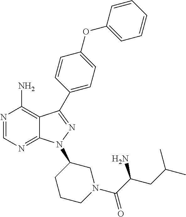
N1=CN=C2C(=C1N)C(C1=CC=C(OC3=CC=CC=C3)C=C1)=NN2C1CCCN(C(C(CC(C)C)N)=O)C1
